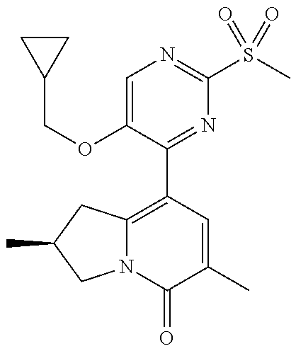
C1CC1COC1=CN=C(S(C)(=O)=O)N=C1C1=C2N(C(=O)C(C)=C1)CC(C)C2
